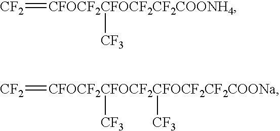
[CF2]=[CFOCF2CFOCF2CF2COONH4][CF3].[CF2]=[CFOCF2CFOCF2CFOCF2CF2COONa]([CF3])[CF3]
